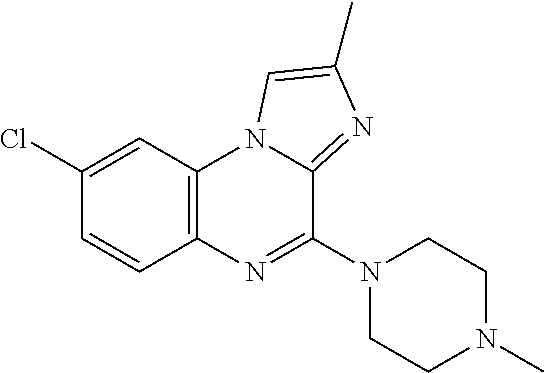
C12=C(C=C(Cl)C=C1)N1C(=NC(C)=C1)C(N1CCN(C)CC1)=N2
